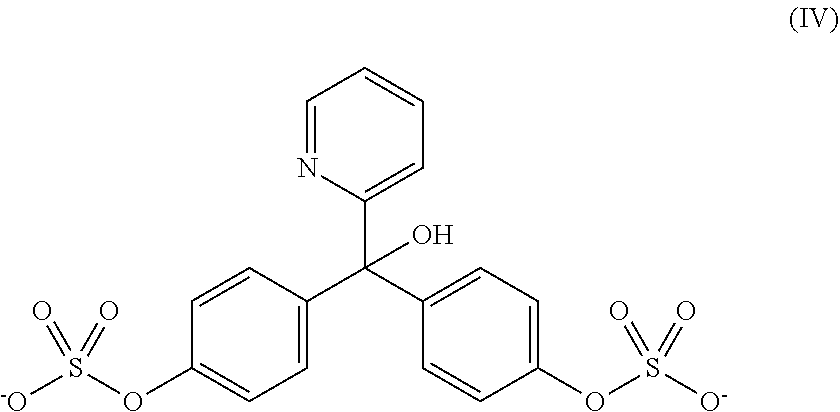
O(C1=CC=C(C(C2=CC=CC=N2)(C2=CC=C(OS(=O)([O-])=O)C=C2)O)C=C1)S([-O])(=O)=O
